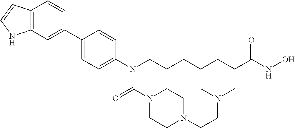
C12=C(C=C(C3=CC=C(N(CCCCCCC(NO)=O)C(N4CCN(CCN(C)C)CC4)=O)C=C3)C=C1)NC=C2
